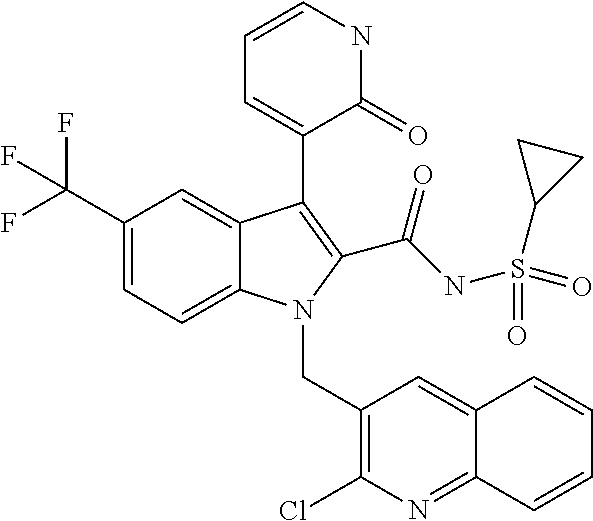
C12=CC=C(C(F)(F)F)C=C1C(C1=CC=CNC1=O)=C(C(=O)NS(C1CC1)(=O)=O)N2CC1=C(Cl)N=C2C(=C1)C=CC=C2
